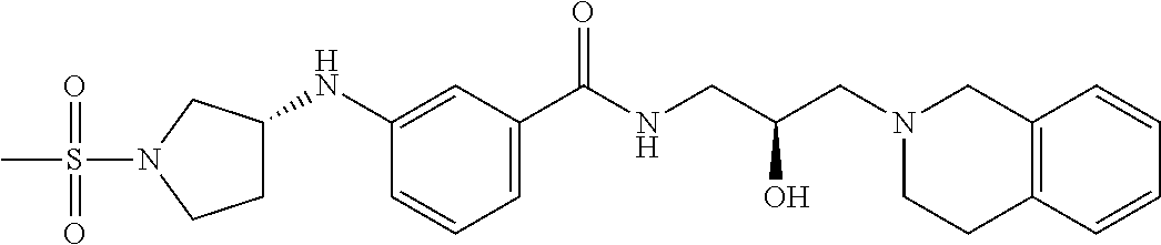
C1(C(NCC(CN2CC3=C(CC2)C=CC=C3)O)=O)=CC=CC(NC2CCN(S(C)(=O)=O)C2)=C1
